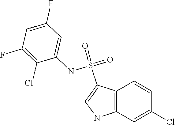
C1=CC2=C(C=C1Cl)NC=C2S(=O)(NC1=CC(F)=CC(F)=C1Cl)=O
